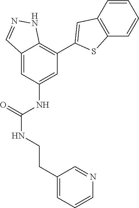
C12=CC(NC(NCCC3=CC=CN=C3)=O)=CC(C3=CC4=C(S3)C=CC=C4)=C1NN=C2
